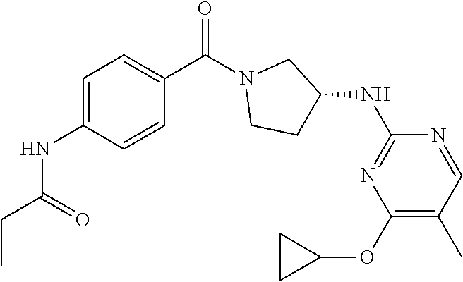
C1=C(NC(CC)=O)C=CC(C(N2CCC(NC3=NC(OC4CC4)=C(C)C=N3)C2)=O)=C1
